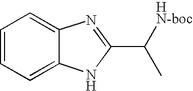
C1=CC=C2C(=C1)N=C(C([HN-boc])C)N2
